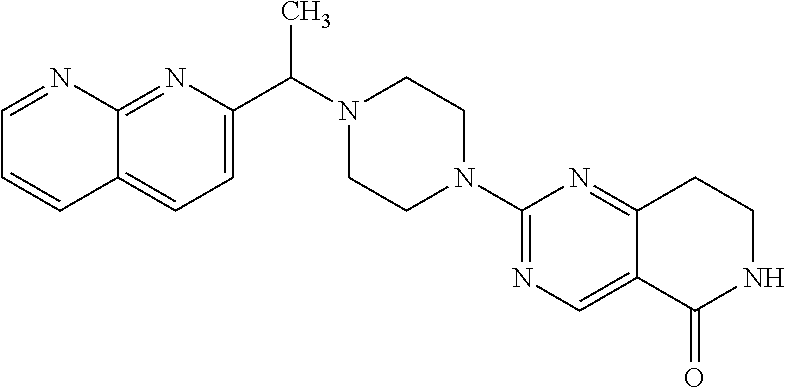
C12=NC(C(C)N3CCN(C4=NC=C5C(=N4)CCNC5=O)CC3)=CC=C1C=CC=N2
